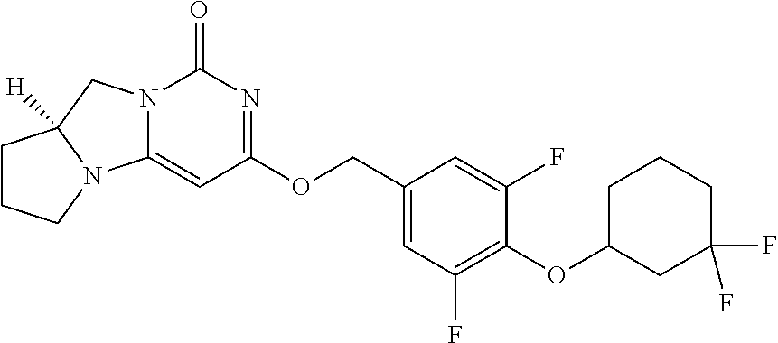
C1(COC2=NC(=O)N3C(=C2)N2C([H])(C3)CCC2)=CC(F)=C(OC2CC(F)(F)CCC2)C(F)=C1
